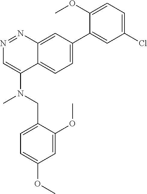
O(C)C1=CC=C(CN(C2=CN=NC3=CC(C4=CC(Cl)=CC=C4OC)=CC=C23)C)C(OC)=C1
